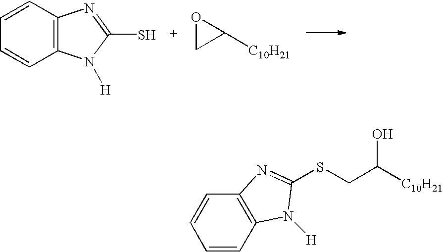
C12=C(N([H])C(S)=N1)C=CC=C2.O1CC1[C10H21].C(C([C10H21])O)SC1=NC2=C(C=CC=C2)N1[H]
